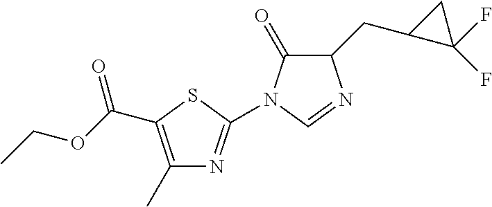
C1(C)=C(C(OCC)=O)SC(N2C(=O)C(CC3C(F)(F)C3)N=C2)=N1
